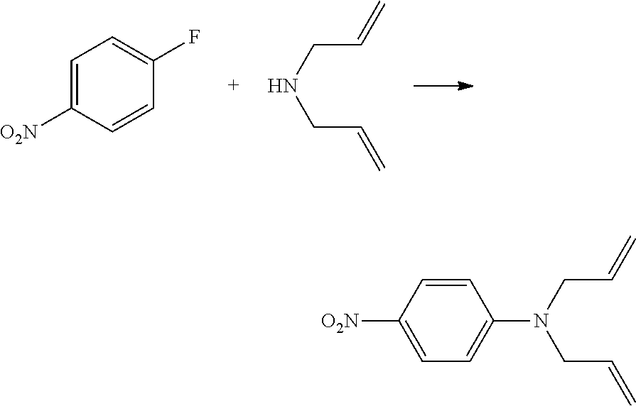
C1=C([O2N])C=CC(F)=C1.C(C=C)NCC=C.C1=CC([O2N])=CC=C1N(CC=C)CC=C
